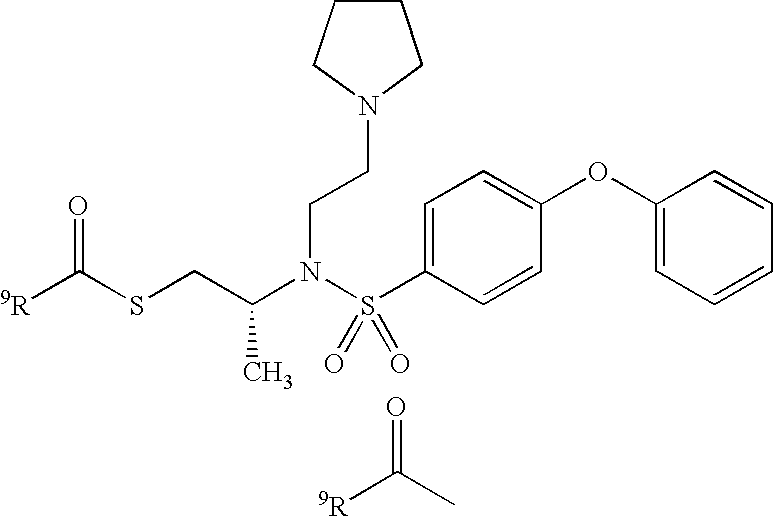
[9R]C(SCC(N(S(C1=CC=C(OC2=CC=CC=C2)C=C1)(=O)=O)CCN1CCCC1)C)=O.[9R]C(C)=O
